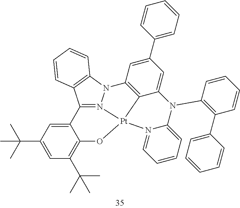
C12=CC(C(C)(C)C)=CC(C(C)(C)C)=C1O[Pt]13N4=C2C2=C(N4C4=C1C(=CC(C1=CC=CC=C1)=C4)N(C1=C(C4=CC=CC=C4)C=CC=C1)C1=CC=CC=N13)C=CC=C2
